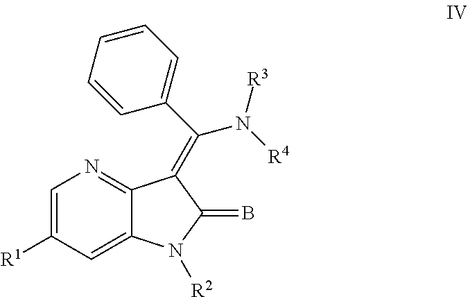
C1=C([R1])C=C2C(=N1)C(=C(N([R4])[R3])C1=CC=CC=C1)C(=B)N2[R2]
